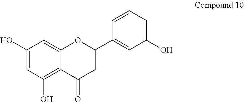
C1(O)=CC(O)=C2C(=C1)OC(C1=CC(O)=CC=C1)CC2=O
